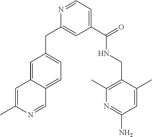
C1=C2C(=CC=C1CC1=CC(C(=O)NCC3=C(C)N=C(N)C=C3C)=CC=N1)C=NC(C)=C2
